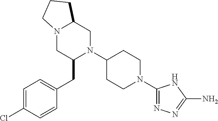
C1=C(Cl)C=CC(CC2N(C3CCN(C4=NN=C(N)N4)CC3)CC3N(C2)CCC3)=C1
